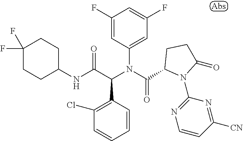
C1=CC(C(C(NC2CCC(F)(F)CC2)=O)N(C(=O)C2N(C3=NC=CC([CN])=N3)C(=O)CC2)C2=CC(F)=CC(F)=C2)=C(Cl)C=C1
